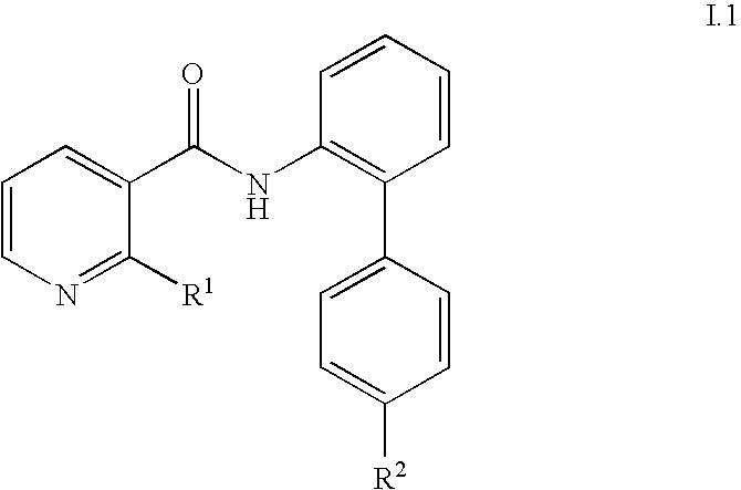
N1=C([R1])C(C(NC2=C(C3=CC=C([R2])C=C3)C=CC=C2)=O)=CC=C1
